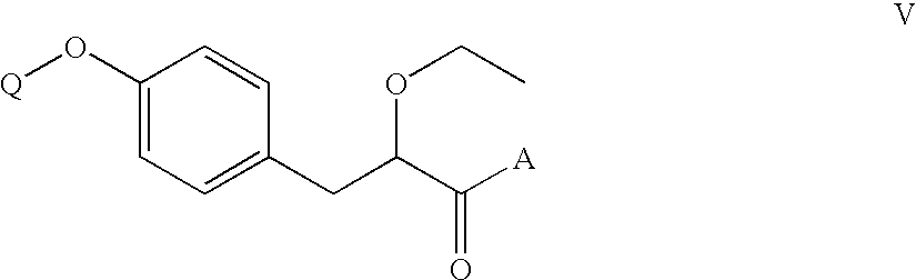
[Q]OC1=CC=C(CC(C([A])=O)OCC)C=C1
